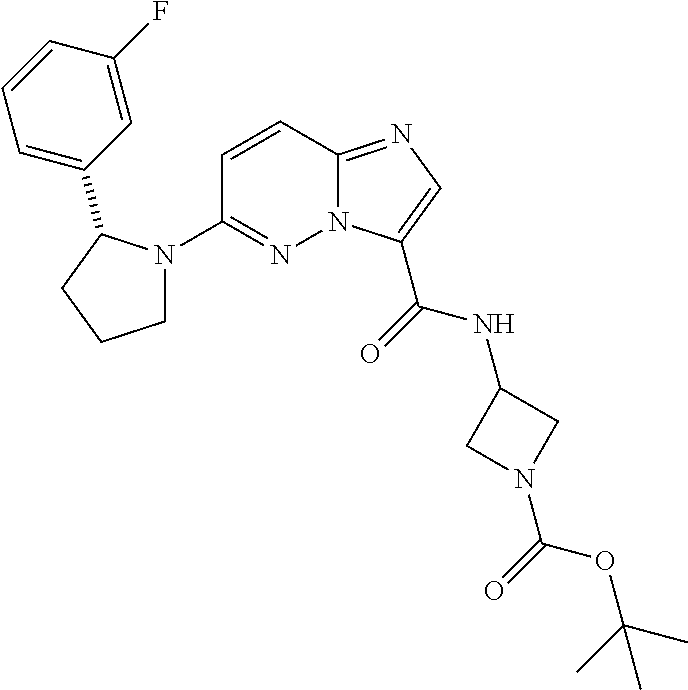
N12C(=NC=C1C(=O)NC1CN(C(=O)OC(C)(C)C)C1)C=CC(N1CCCC1C1=CC=CC(F)=C1)=N2
